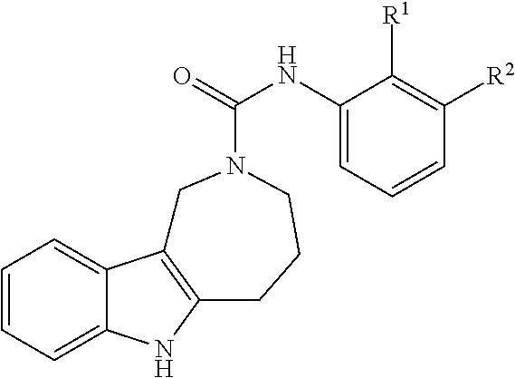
C1=CC=C2C(=C1)C1=C(N2)CCCN(C(=O)NC2=CC=CC([R2])=C2[R1])C1
